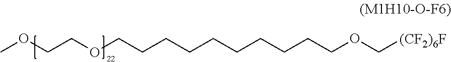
COCCOCCCCCCCCCCOC[(CF2)6F]
